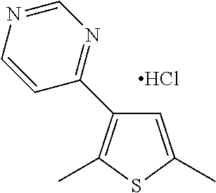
Cl.C1=C(C)SC(C)=C1C1=NC=NC=C1
